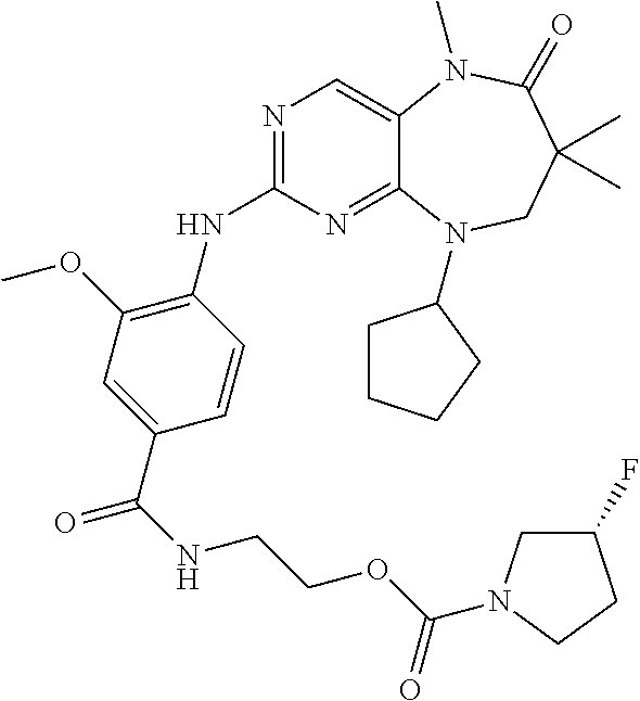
N1=C(NC2=C(OC)C=C(C(=O)NCCOC(N3CC(F)CC3)=O)C=C2)N=C2C(=C1)N(C)C(=O)C(C)(C)CN2C1CCCC1
